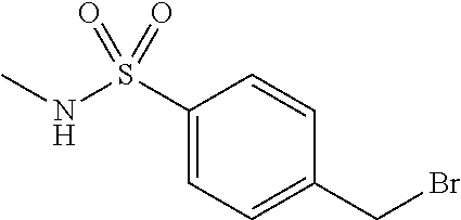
C1(S(NC)(=O)=O)=CC=C(CBr)C=C1
